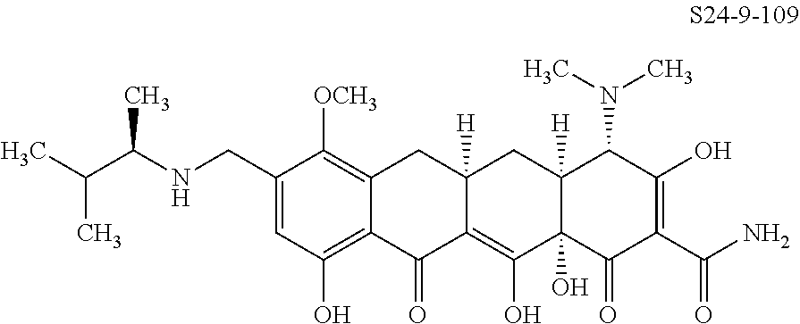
C1=C(CNC(C)C(C)C)C([OCH3])=C2C(=C1O)C(=O)C1=C(O)C3(O)C([H])(CC1([H])C2)C(N(C)C)C(O)=C(C(N)=O)C3=O
